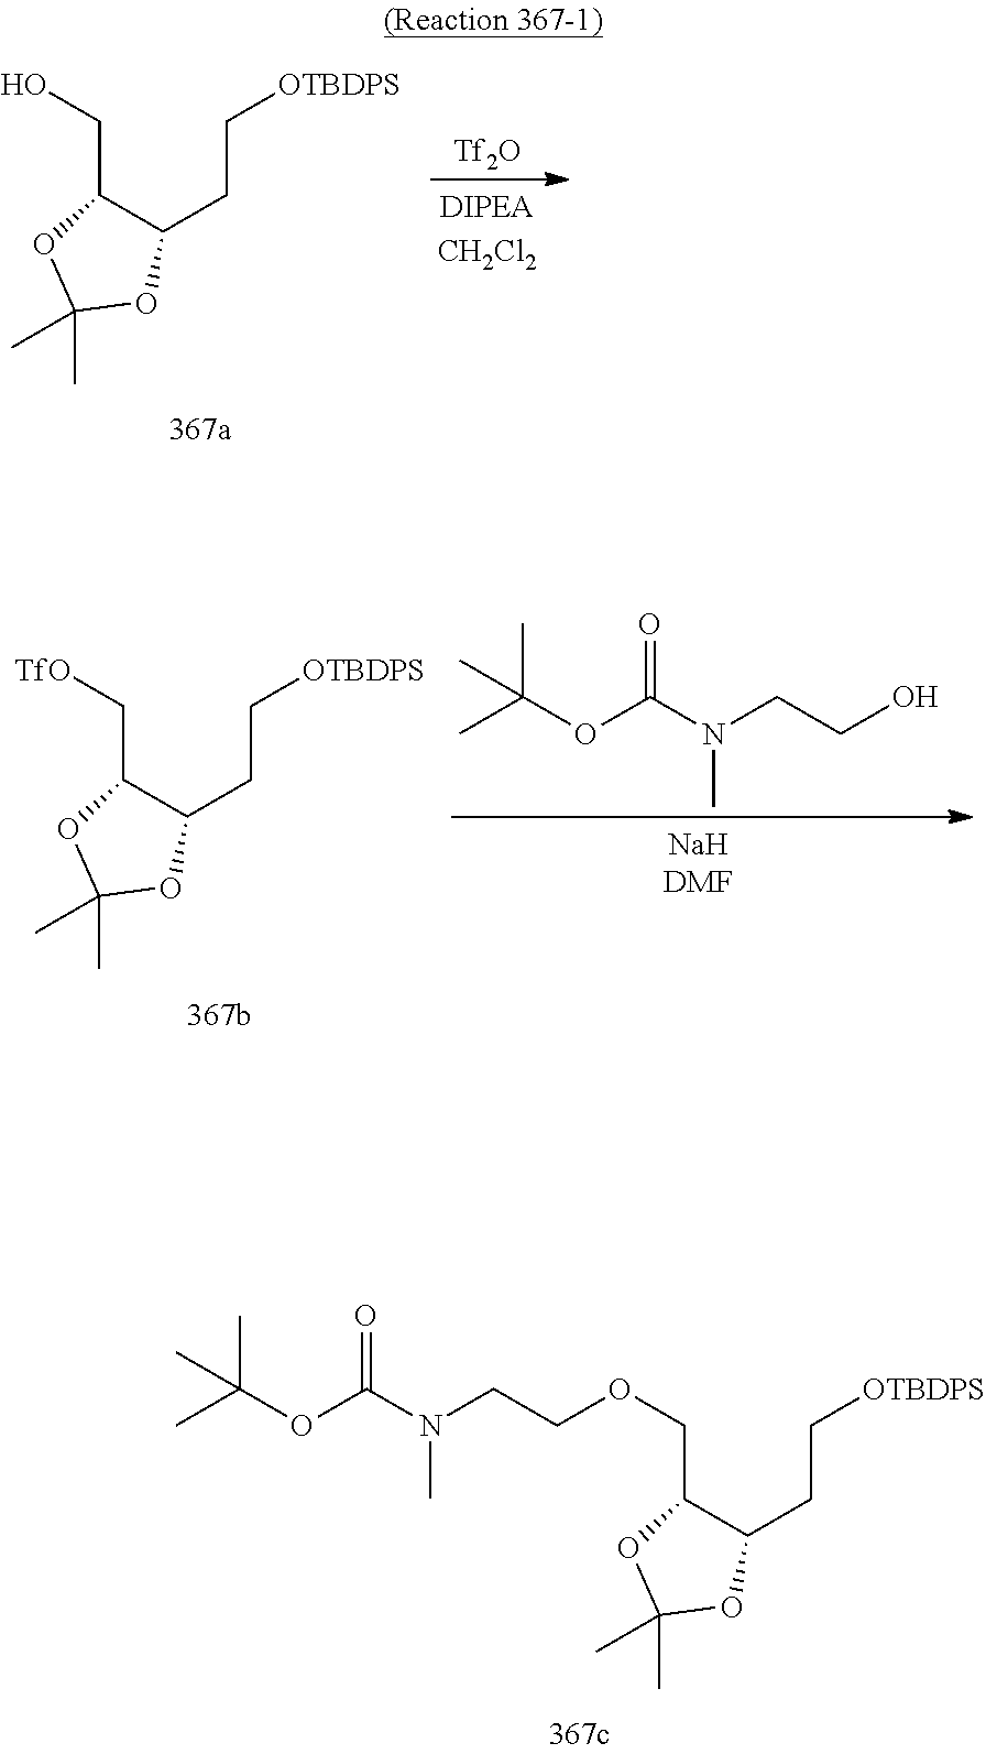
C(C1C(CC[OTBDPS])OC(C)(C)O1)O.[Tf2O].C(C1C(CC[OTBDPS])OC(C)(C)O1)[TfO].CC(C)(OC(=O)N(C)CCO)C.C(C1C(CC[OTBDPS])OC(C)(C)O1)OCCN(C(OC(C)(C)C)=O)C
